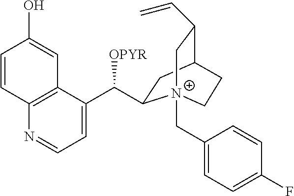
C1=C(C([OPYR])C2CC3C(C=C)C[N+]2(CC2=CC=C(F)C=C2)CC3)C2=C(N=C1)C=CC(O)=C2
